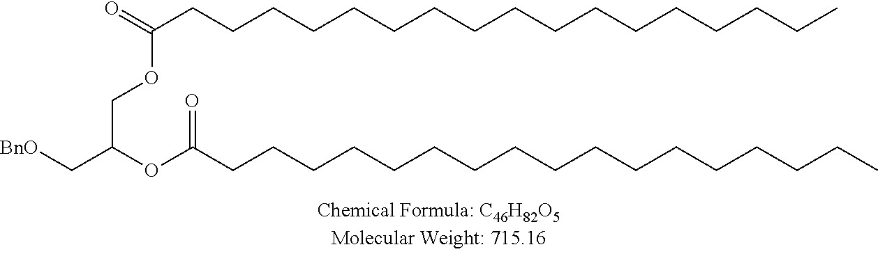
[BnO]CC(OC(CCCCCCCCCCCCCCCCC)=O)COC(CCCCCCCCCCCCCCCCC)=O
